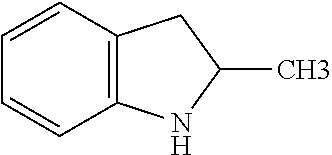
C12=C(C=CC=C1)CC(C)N2
